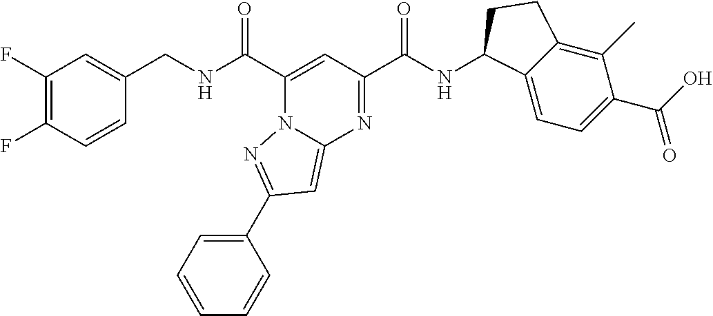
C1(F)=C(F)C=CC(CNC(C2=CC(C(NC3C4=CC=C(C(=O)O)C(C)=C4CC3)=O)=NC3=CC(C4=CC=CC=C4)=NN23)=O)=C1
